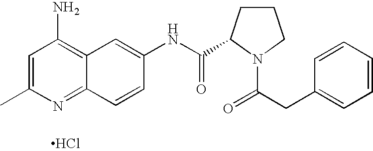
Cl.C12=NC(C)=CC(N)=C1C=C(NC(=O)C1CCCN1C(=O)CC1=CC=CC=C1)C=C2
